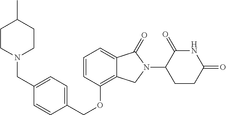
C(OC1=C2C(=CC=C1)C(=O)N(C1C(=O)NC(=O)CC1)C2)C1=CC=C(CN2CCC(C)CC2)C=C1
